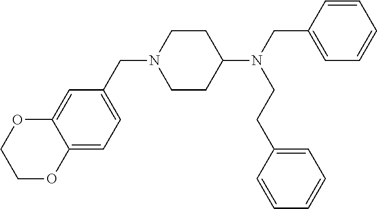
C(N1CCC(N(CC2=CC=CC=C2)CCC2=CC=CC=C2)CC1)C1=CC=C2C(=C1)OCCO2
